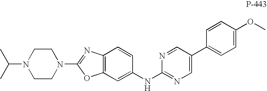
C12=C(C=C(NC3=NC=C(C4=CC=C(OC)C=C4)C=N3)C=C1)OC(N1CCN(C(C)C)CC1)=N2
